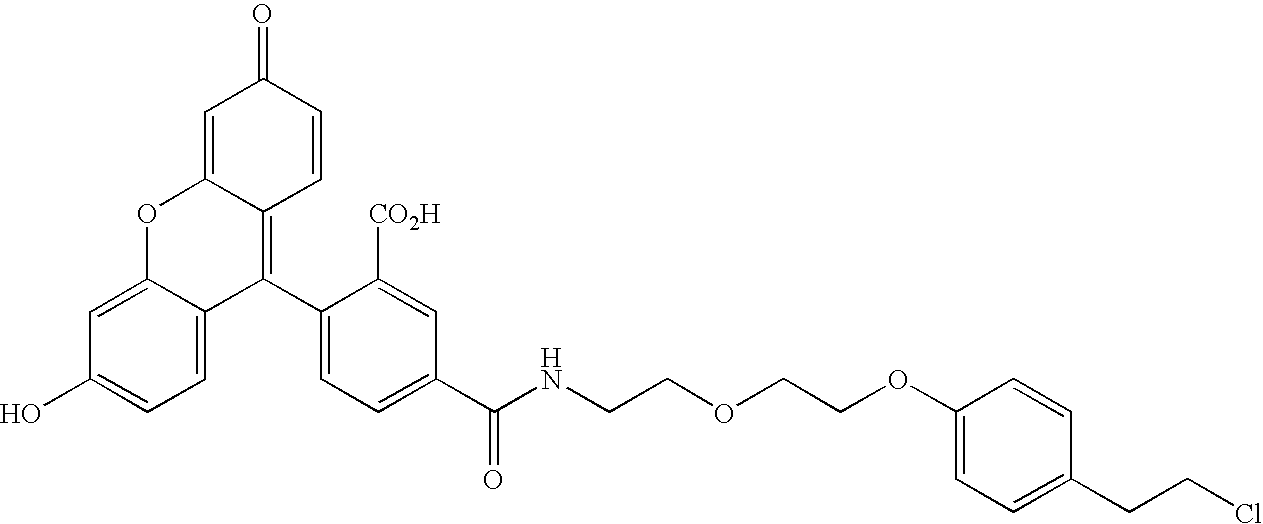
C1=C2C(=C(C3=CC=C(C(NCCOCCOC4=CC=C(CCCl)C=C4)=O)C=C3[CO2H])C3=CC=C(O)C=C3O2)C=CC1=O
